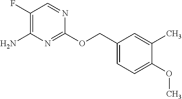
C1(OCC2=CC=C(OC)C(C)=C2)=NC(N)=C(F)C=N1
